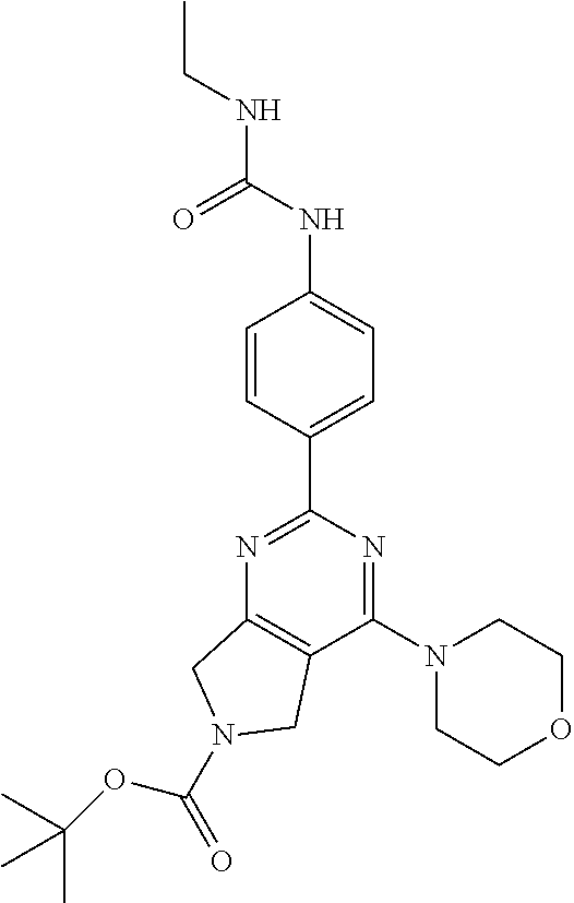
N1=C(C2=CC=C(NC(NCC)=O)C=C2)N=C(N2CCOCC2)C2=C1CN(C(=O)OC(C)(C)C)C2
